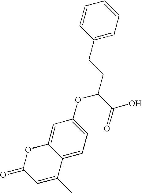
C1=CC=C(CCC(C(O)=O)OC2=CC=C3C(=C2)OC(=O)C=C3C)C=C1
